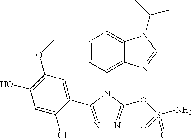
N1=C(C2=CC(OC)=C(O)C=C2O)N(C2=C3C(=CC=C2)N(C(C)C)C=N3)C(OS(N)(=O)=O)=N1
